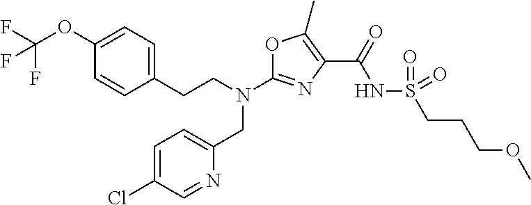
N(C1=NC(C(=O)NS(=O)(=O)CCCOC)=C(C)O1)(CC1=CC=C(Cl)C=N1)CCC1=CC=C(OC(F)(F)F)C=C1
